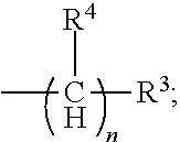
CC([R4])[R3]
